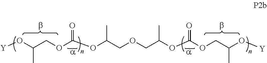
O(C(=O)OCC(O[Y])C)C(COCC(OC(=O)OCC(O[Y])C)C)C
